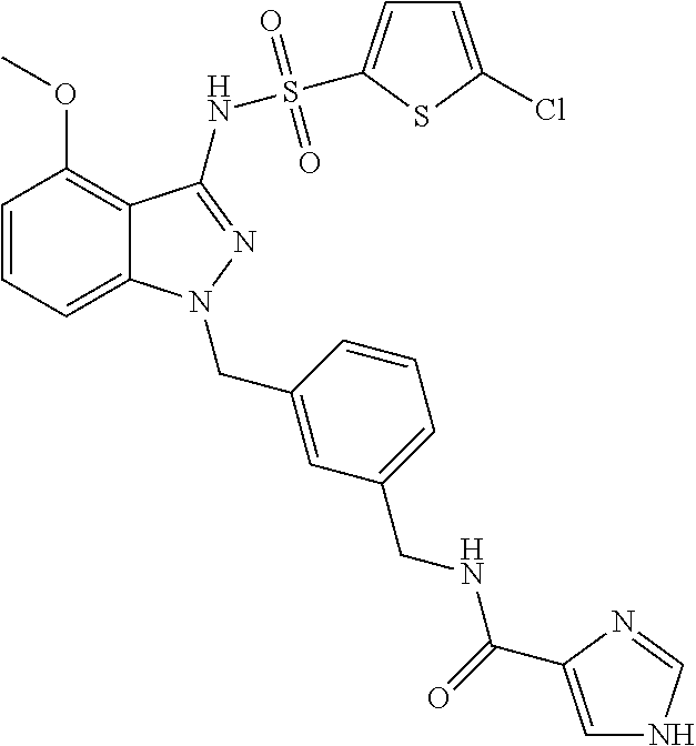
C1=CC=C2C(=C1OC)C(NS(=O)(=O)C1=CC=C(Cl)S1)=NN2CC1=CC(CNC(=O)C2=CNC=N2)=CC=C1
